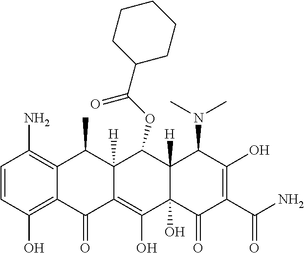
C1=CC(O)=C2C(=C1N)C(C)C1([H])C(=C(O)C3(O)C([H])(C1OC(C1CCCCC1)=O)C(N(C)C)C(O)=C(C(N)=O)C3=O)C2=O
